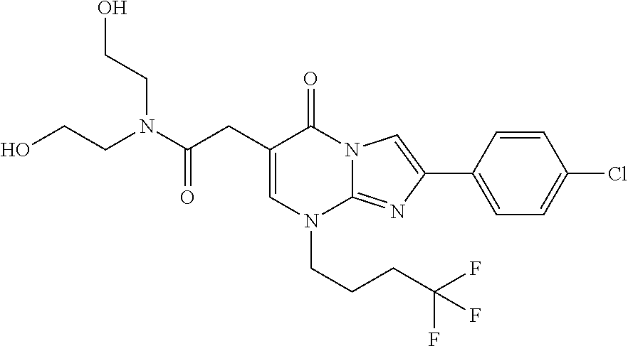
C1=C(CC(N(CCO)CCO)=O)C(=O)N2C(=NC(C3=CC=C(Cl)C=C3)=C2)N1CCCC(F)(F)F
